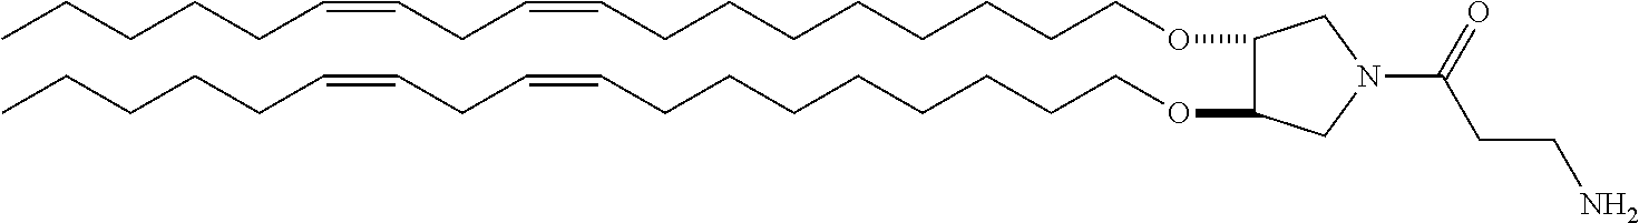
O(CCCCCCCCC=CCC=CCCCCC)C1C(OCCCCCCCCC=CCC=CCCCCC)CN(C(=O)CCN)C1
